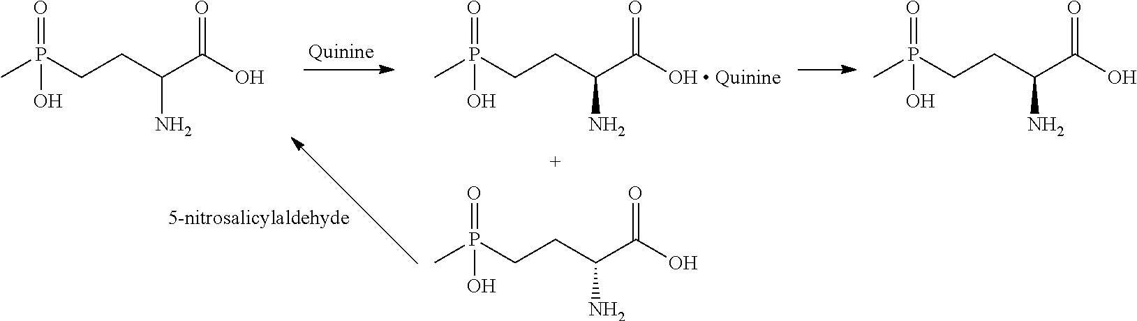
CP(CCC(C(O)=O)N)(=O)O.CP(CCC(C(O)=O)N)(=O)O.CP(CCC(C(O)=O)N)(=O)O.CP(CCC(C(O)=O)N)(=O)O
